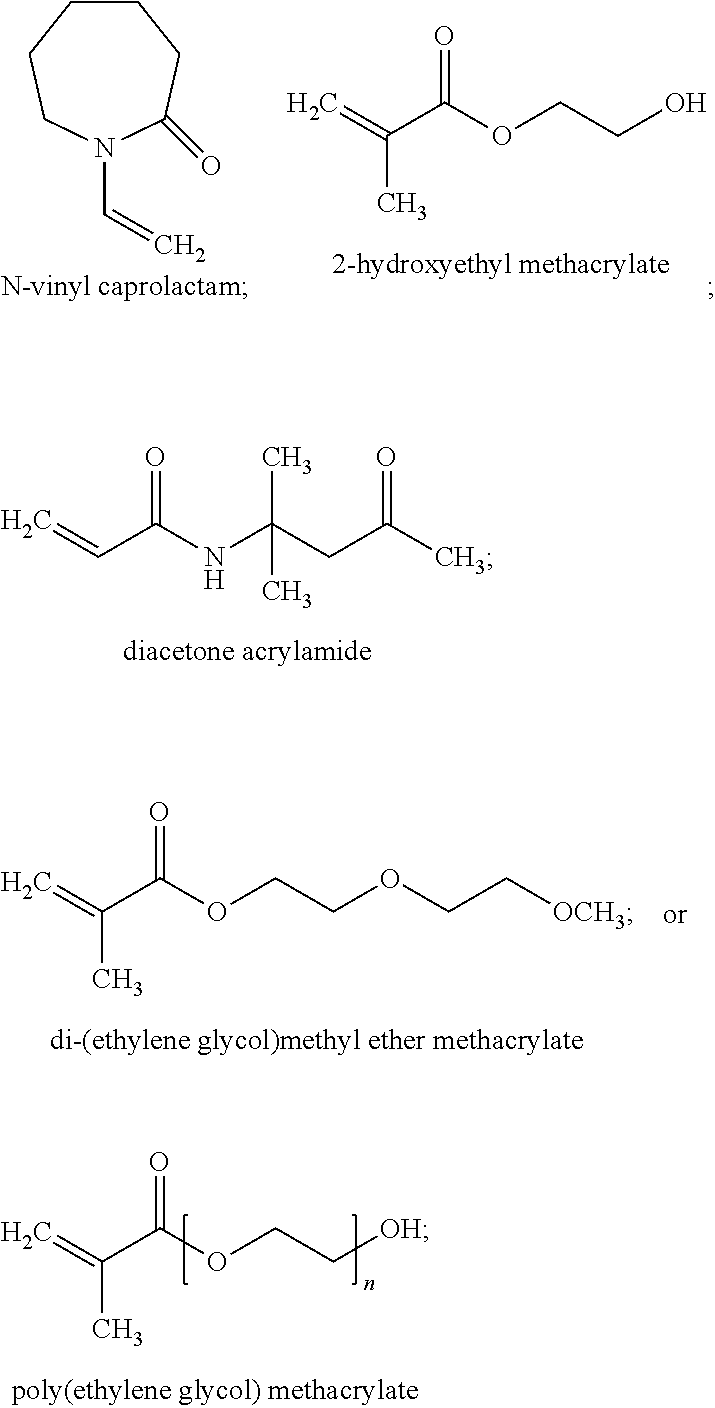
C=CC(NC(CC(C)=O)(C)C)=O.C=C(C(OCCOCC[OCH3])=O)C.C=C(C(OCC[OH])=O)C.C=C(C(OCCO)=O)C.C1CCCN(C=C)C(=O)C1
